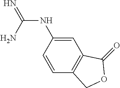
N(C(=N)N)C1=CC2=C(C=C1)COC2=O
